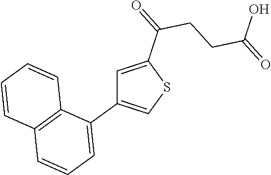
C1=C(C(=O)CCC(=O)O)SC=C1C1=CC=CC2=C1C=CC=C2
